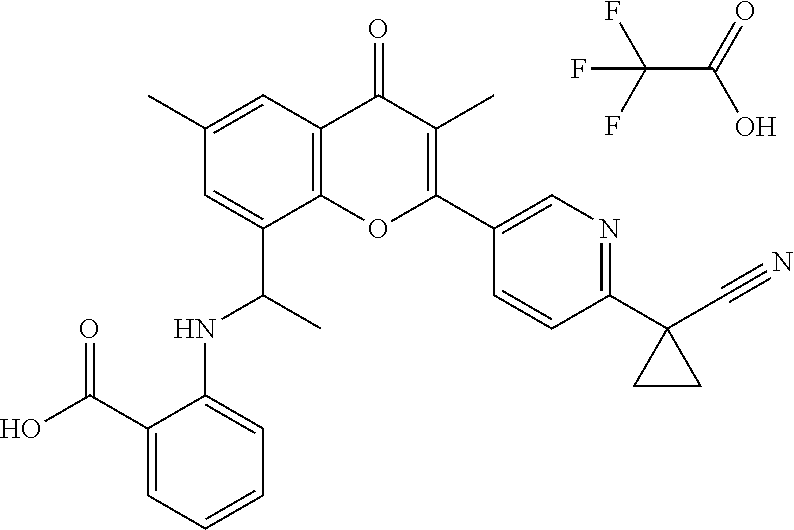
C(C(O)=O)(F)(F)F.C12=C(C=C(C)C=C1C(C)NC1=CC=CC=C1C(O)=O)C(=O)C(C)=C(C1=CN=C(C3(C#N)CC3)C=C1)O2
